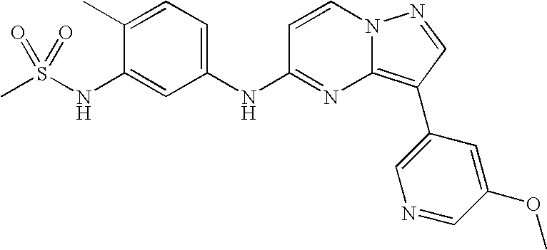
C1(C)=CC=C(NC2=NC3=C(C4=CN=CC(OC)=C4)C=NN3C=C2)C=C1NS(C)(=O)=O
